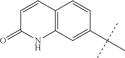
C12=C(C=C(C(C)(C)C)C=C1)NC(=O)C=C2
